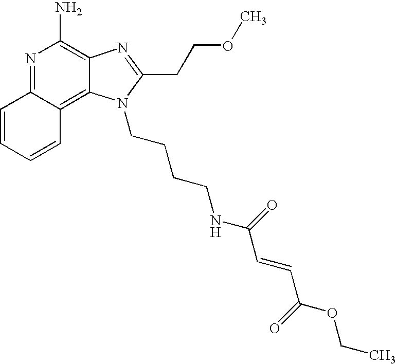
N1=C2C(=C3C(=C1N)N=C(CCOC)N3CCCCNC(=O)C=CC(OCC)=O)C=CC=C2
